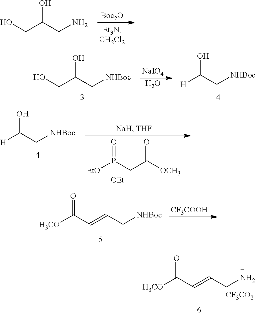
C(=CCN)C(=O)[H3CO].[CF3CO2-].[Boc2O].C(C(CN)O)O.C(C(C[NHBoc])O)O.[NaIO4].O.[H]C(C[NHBoc])O.[H]C(C[NHBoc])O.[EtO]P(=O)(CC(=O)[OCH3])[OEt].C(=CC[NHBoc])C(=O)[H3CO].[CF3COOH]
